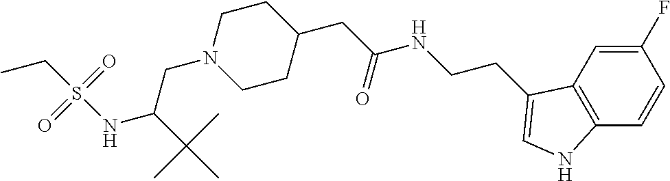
C12=C(C=C(F)C=C1)C(CCNC(=O)CC1CCN(CC(C(C)(C)C)NS(=O)(=O)CC)CC1)=CN2
